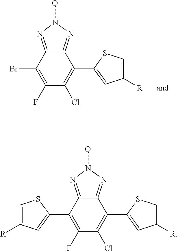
N1=C2C(=NN1[Q])C(C1=CC([R])=CS1)=C(Cl)C(F)=C2C1=CC([R])=CS1.N1=C2C(=NN1[Q])C(C1=CC([R])=CS1)=C(Cl)C(F)=C2Br
